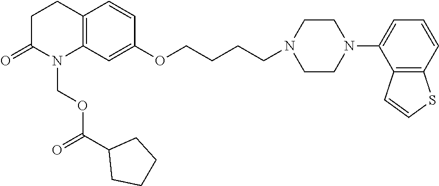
C12=C(C=C(OCCCCN3CCN(C4=CC=CC5=C4C=CS5)CC3)C=C1)N(COC(C1CCCC1)=O)C(=O)CC2
